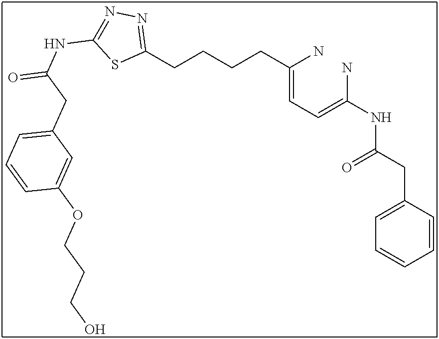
C(=CC=C(N)NC(CC1=CC=CC=C1)=O)(N)CCCCC1=NN=C(NC(=O)CC2=CC=CC(OCCCO)=C2)S1
